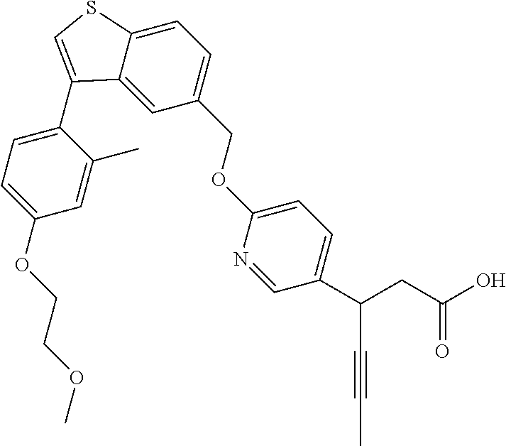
C1(C2=CSC3=CC=C(COC4=CC=C(C(CC(O)=O)C#CC)C=N4)C=C32)=CC=C(OCCOC)C=C1C
